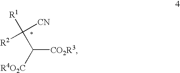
[CO2R3]C([R4O2C])C([CN])([R2])[R1]
